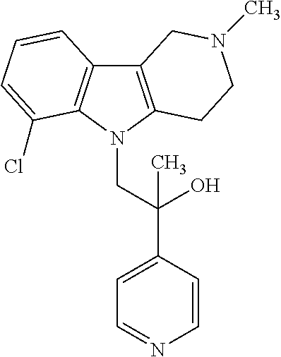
C12=C(N(CC(C3=CC=NC=C3)(O)C)C3=C1C=CC=C3Cl)CCN(C)C2
